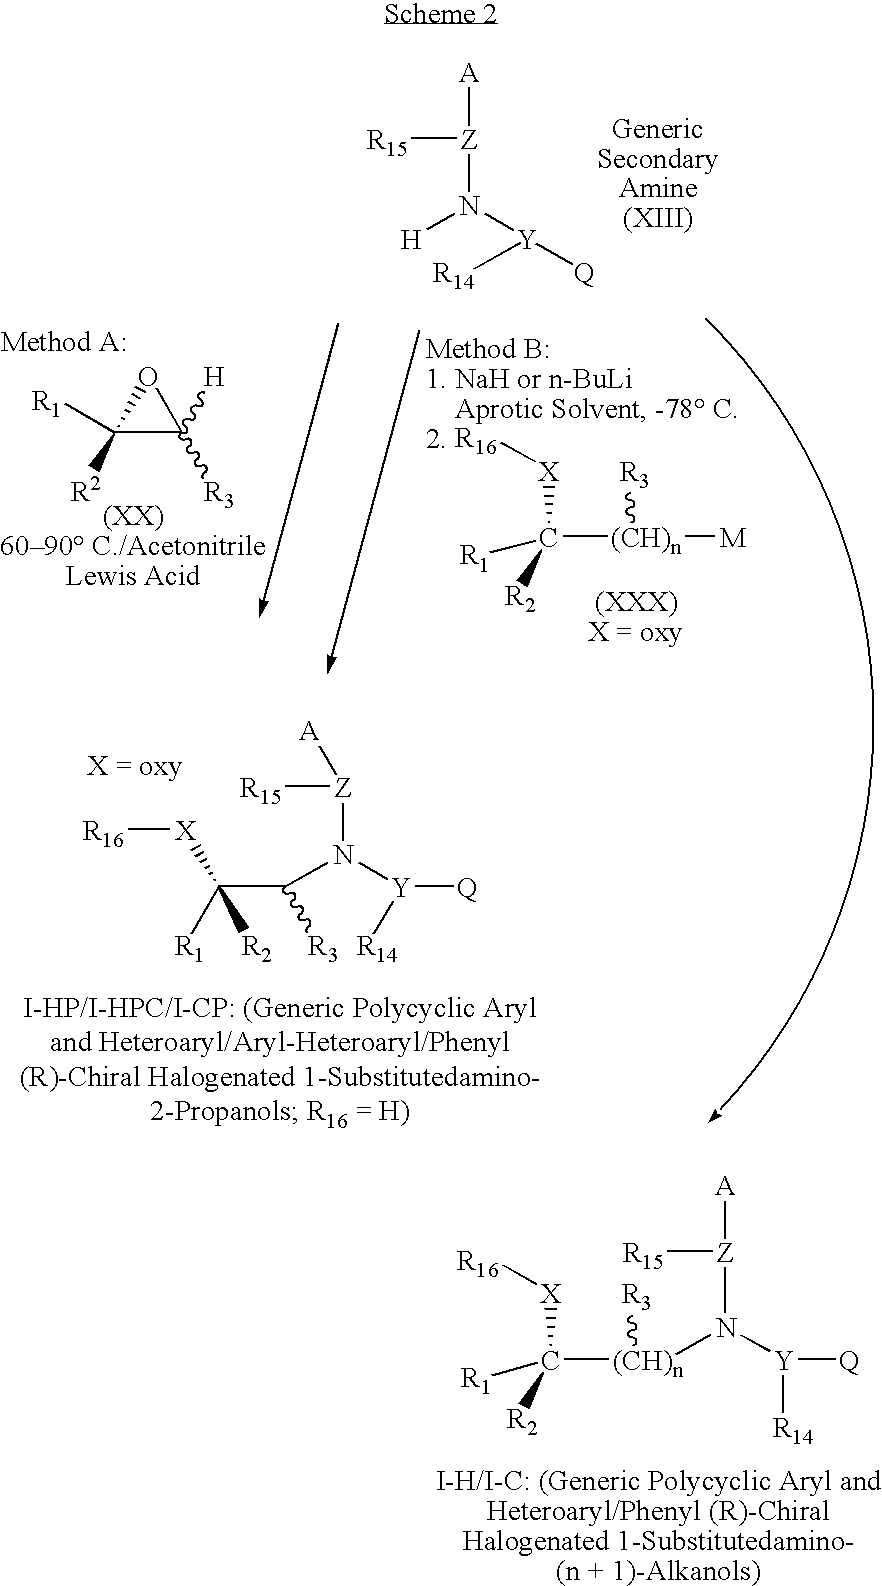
C([(CH)n]([R3])N([Y]([Q])[R14])[Z]([A])[R15])([X][R16])([R1])[R2].C(C(N([Y]([Q])[R14])[Z]([R15])[A])[R3])([R1])([R2])[X][R16].C1([R2])([R1])C([R3])([H])O1.[A][Z](N([Y]([Q])[R14])[H])[R15].C([(CH)n]([M])[R3])([X][R16])([R1])[R2]
